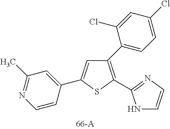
C1(C2=CC=C(Cl)C=C2Cl)=C(C2=NC=CN2)SC(C2=CC(C)=NC=C2)=C1
